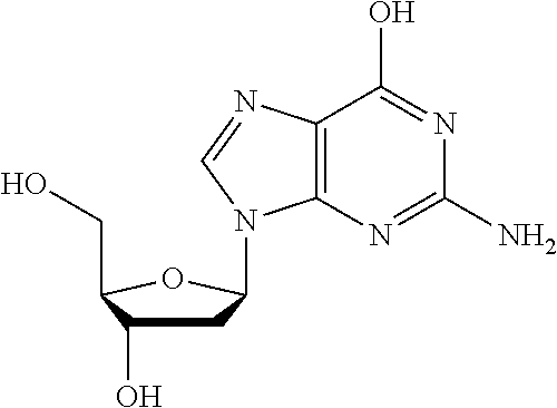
C12=C(N=C(N)N=C1O)N(C1CC(O)C(CO)O1)C=N2
